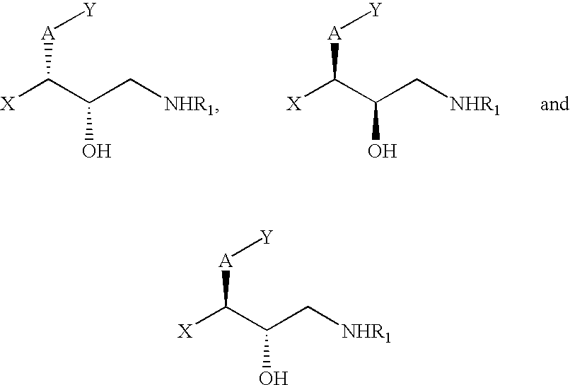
[X]C(C(C[NHR1])O)[A][Y].[X]C(C(C[NHR1])O)[A][Y].[X]C(C(C[NHR1])O)[A][Y]
